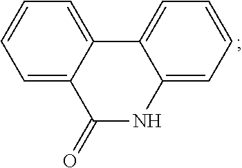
C1=C2C(=CC=C1)C1=CC=CC=C1NC2=O
